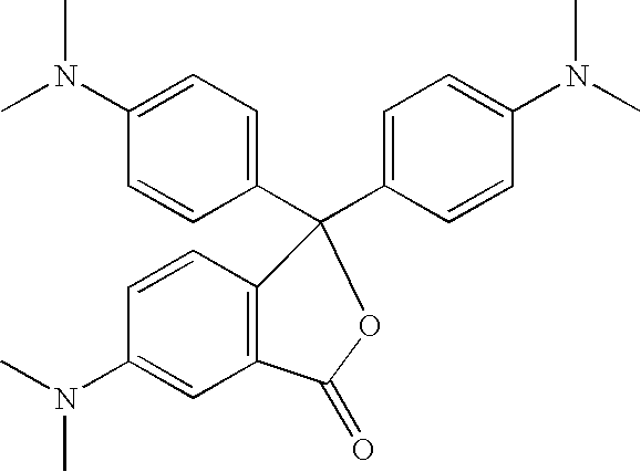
C1=CC(C2(C3=CC=C(N(C)C)C=C3)C3=C(C=C(N(C)C)C=C3)C(=O)O2)=CC=C1N(C)C
